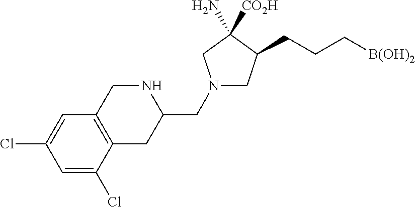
C1=C(Cl)C2=C(C=C1Cl)CNC(CN1CC(CCC[B(OH)2])C(N)([CO2H])C1)C2
